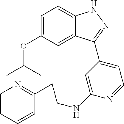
C1=C(OC(C)C)C=C2C(=C1)NN=C2C1=CC=NC(NCCC2=NC=CC=C2)=C1
